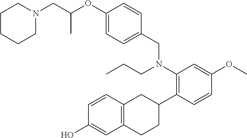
C1CCCN(CC(OC2=CC=C(CN(C3=C(C4CC5=C(CC4)C=C(O)C=C5)C=CC(OC)=C3)CCC)C=C2)C)C1
